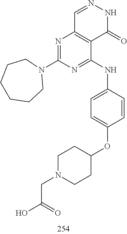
C1=NNC(=O)C2=C1N=C(N1CCCCCC1)N=C2NC1=CC=C(OC2CCN(CC(=O)O)CC2)C=C1
